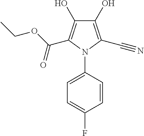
C1(O)=C(C#N)N(C2=CC=C(F)C=C2)C(C(OCC)=O)=C1O
